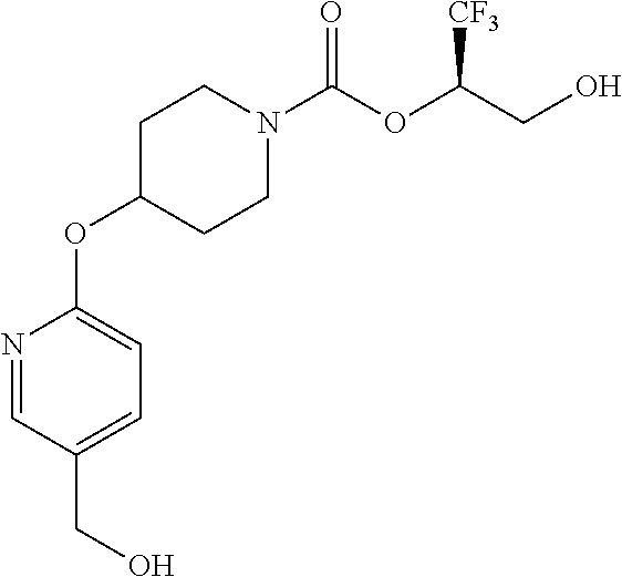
O(C1CCN(C(OC(CO)[CF3])=O)CC1)C1=CC=C(CO)C=N1
